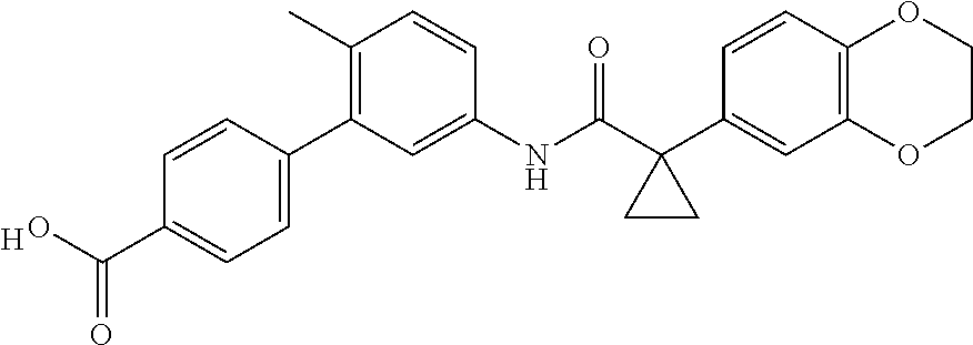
C12=C(OCCO1)C=C(C1(C(=O)NC3=CC(C4=CC=C(C(=O)O)C=C4)=C(C)C=C3)CC1)C=C2.[H]
